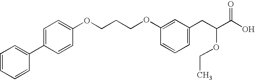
C1=CC(OCCCOC2=CC(CC(C(O)=O)OCC)=CC=C2)=CC=C1C1=CC=CC=C1
